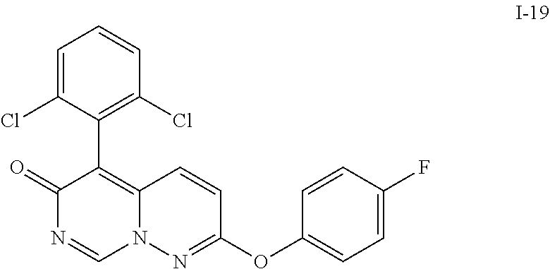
C1(C2=C3N(C=NC2=O)N=C(OC2=CC=C(F)C=C2)C=C3)=C(Cl)C=CC=C1Cl
